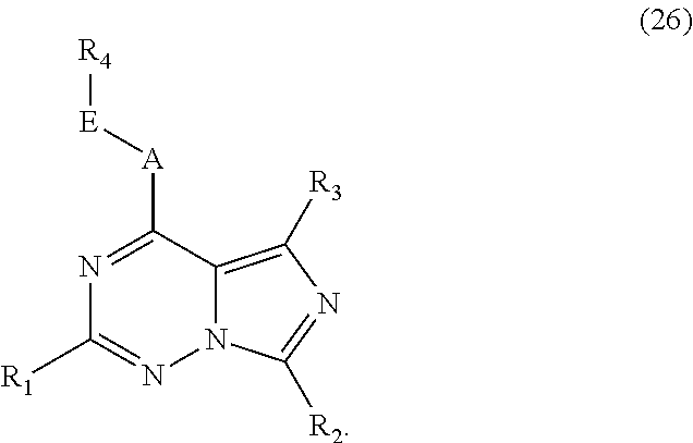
N12C(=C([R3])N=C1[R2])C([A][E][R4])=NC([R1])=N2
